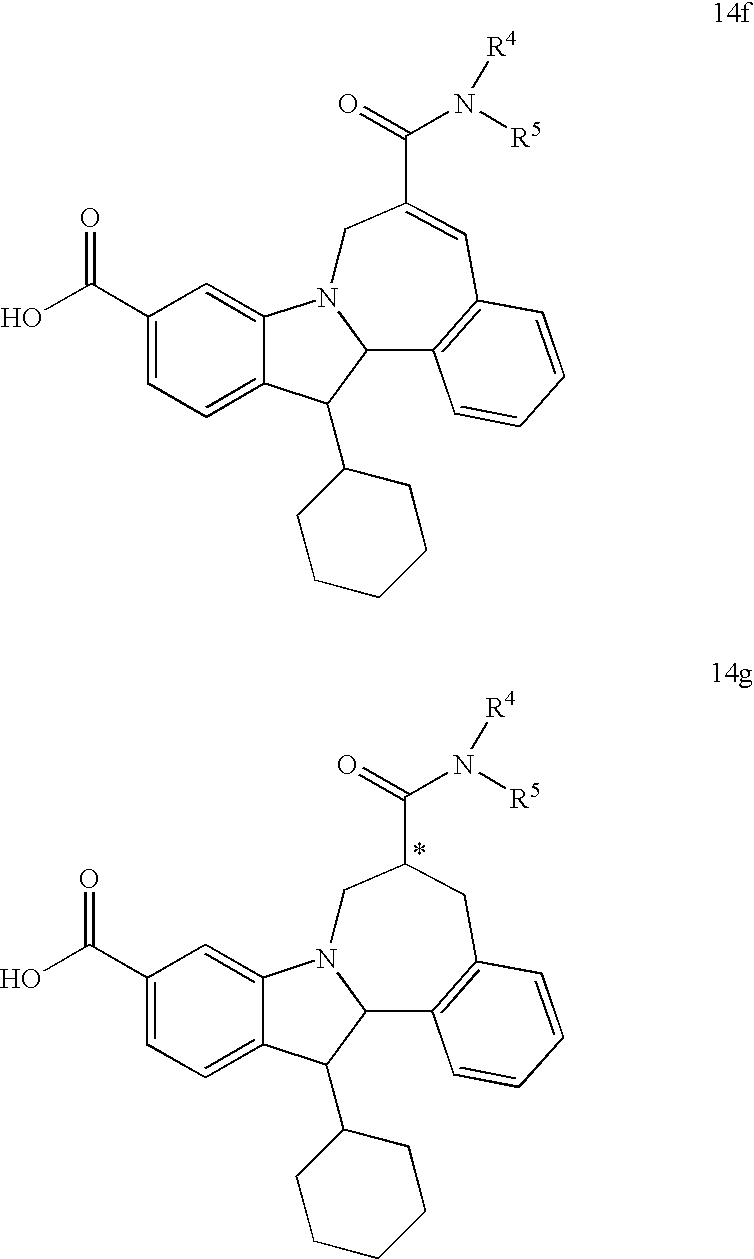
C1(C(O)=O)=CC=C2C(=C1)N1C(C2C2CCCCC2)C2=C(C=C(C(N([R5])[R4])=O)C1)C=CC=C2.C1(C(O)=O)=CC=C2C(=C1)N1C(C2C2CCCCC2)C2=C(CC(C(N([R5])[R4])=O)C1)C=CC=C2
